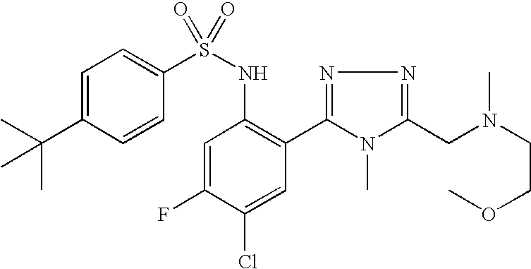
C1=C(C(C)(C)C)C=CC(S(NC2=C(C3=NN=C(CN(CCOC)C)N3C)C=C(Cl)C(F)=C2)(=O)=O)=C1
